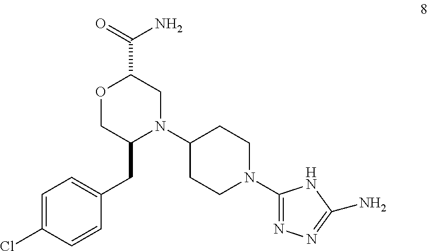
C1=C(Cl)C=CC(CC2N(C3CCN(C4=NN=C(N)N4)CC3)CC(C(N)=O)OC2)=C1
